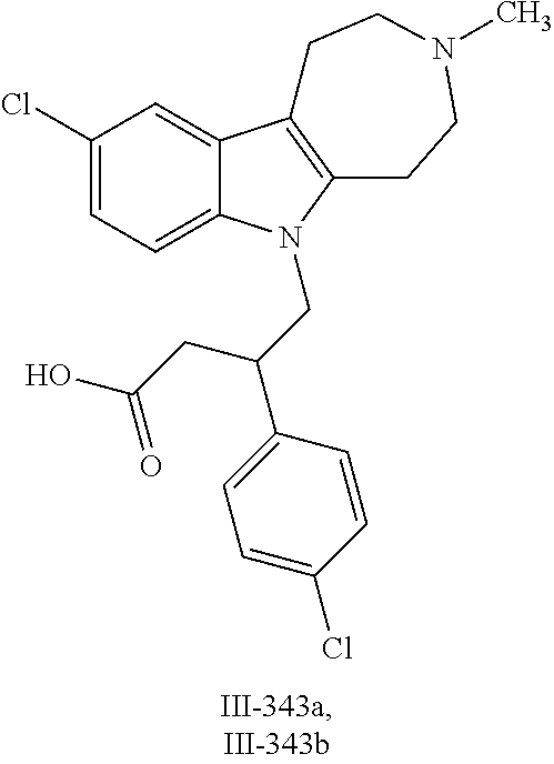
C1(Cl)=CC=C2C(=C1)C1=C(CCN(C)CC1)N2CC(C1=CC=C(Cl)C=C1)CC(O)=O
